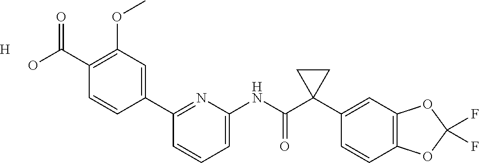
[H].OC(C1=C(OC)C=C(C2=NC(NC(C3(C4=CC5=C(C=C4)OC(F)(F)O5)CC3)=O)=CC=C2)C=C1)=O
